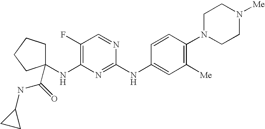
C1(NC2=CC([Me])=C(N3CCN([Me])CC3)C=C2)=NC(NC2(C(=O)NC3CC3)CCCC2)=C(F)C=N1
